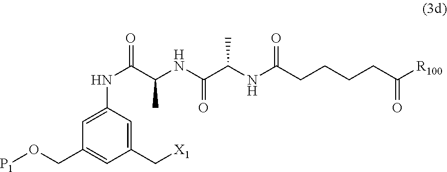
[X1]CC1=CC(NC(C(NC(C(NC(CCCCC([R100])=O)=O)C)=O)C)=O)=CC(CO[P1])=C1
